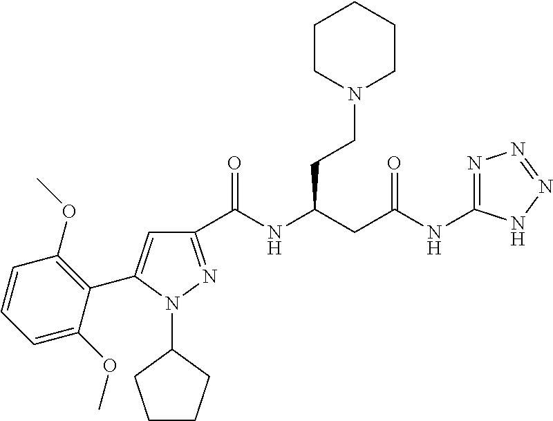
C1(C(NC(CC(NC2=NN=NN2)=O)CCN2CCCCC2)=O)=NN(C2CCCC2)C(C2=C(OC)C=CC=C2OC)=C1
